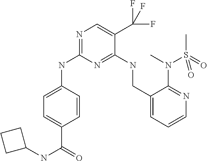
C1=C(C(NC2CCC2)=O)C=CC(NC2=NC=C(C(F)(F)F)C(NCC3=CC=CN=C3N(C)S(C)(=O)=O)=N2)=C1
